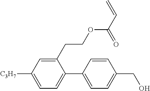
C1(CCOC(C=C)=O)=CC([C3H7])=CC=C1C1=CC=C(CO)C=C1
